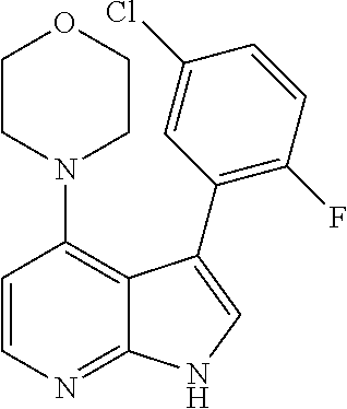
C1=CN=C2C(=C1N1CCOCC1)C(C1=C(F)C=CC(Cl)=C1)=CN2
